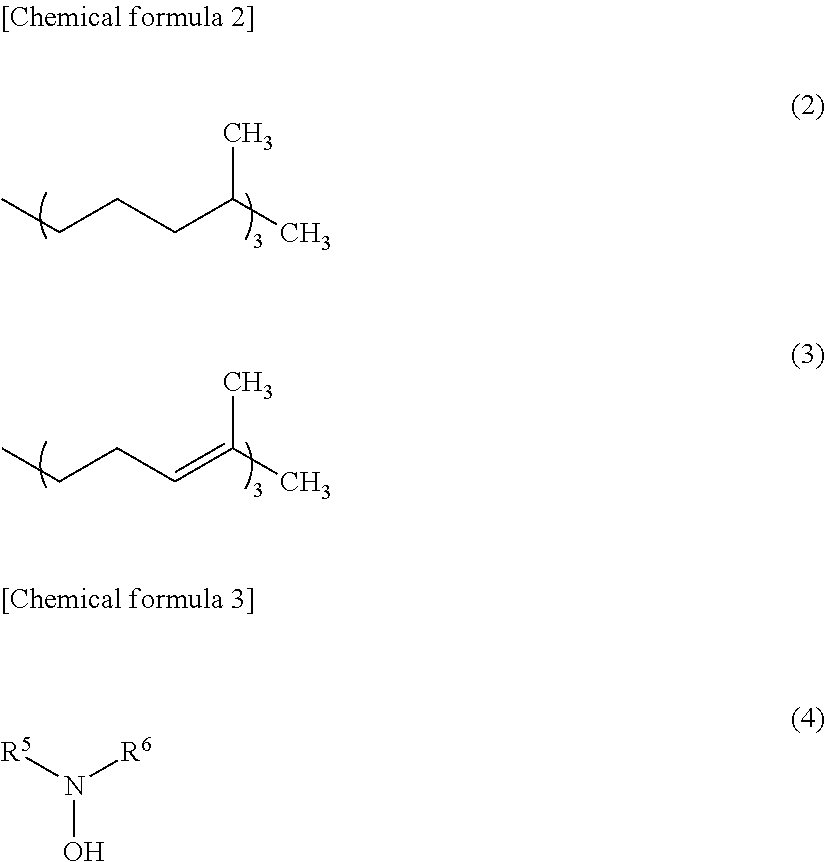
CC(C)CCCC.CC(C)=CCCC.N(O)([R5])[R6]
